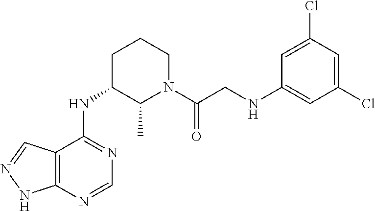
C1(NC2=NC=NC3=C2C=NN3)CCCN(C(CNC2=CC(Cl)=CC(Cl)=C2)=O)C1C
